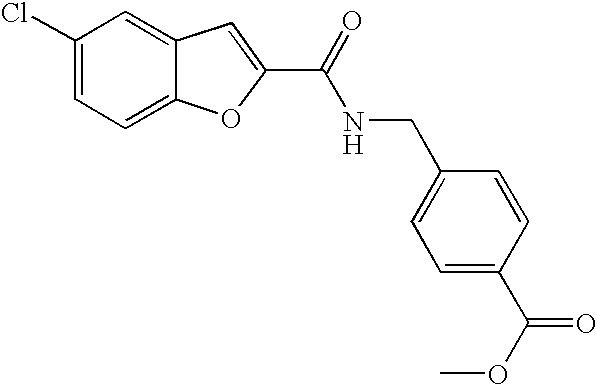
C1(C(=O)NCC2=CC=C(C(OC)=O)C=C2)=CC2=CC(Cl)=CC=C2O1
